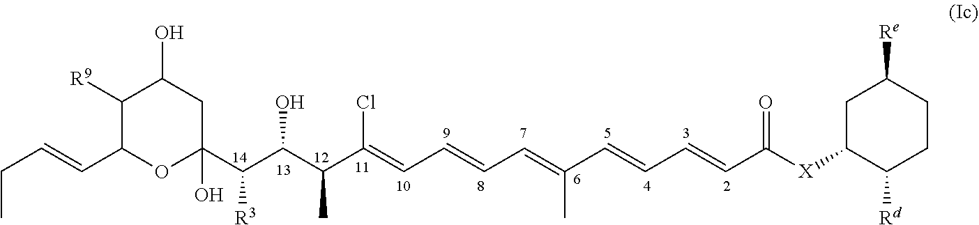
C1(C(C(C(C(=CC=CC=C(C=CC=CC([X]C2C([Rd])CCC([Re])C2)=O)C)Cl)C)O)[R3])(O)CC(O)C([R9])C(C=CCC)O1
